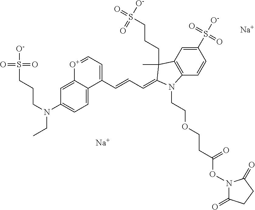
[Na].C12=CC(N(CCCS(=O)(=O)[O-])CC)=CC=C1C(C=CC=C1C(C)(CCCS(=O)([O-])=O)C3=C(C=CC(S([O-])(=O)=O)=C3)N1CCOCCC(ON1C(=O)CCC1=O)=O)=CC=[O+]2.[Na]
